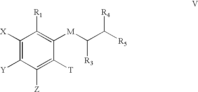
C1([X])=C([Y])C([Z])=C([T])C([M]C(C([R5])[R4])[R3])=C1[R1]
